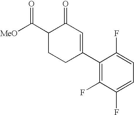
C1(C2=CC(=O)C(C([MeO])=O)CC2)=C(F)C(F)=CC=C1F
